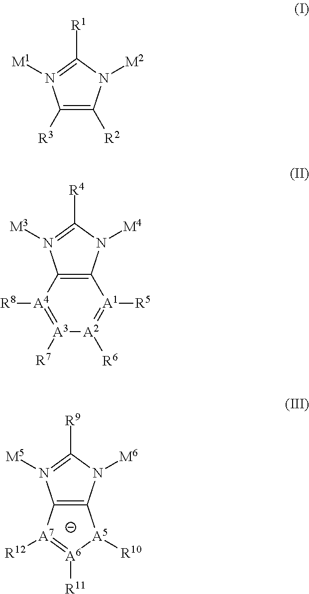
C12=C([A4]([R8])=[A3]([R7])[A2]([R6])=[A1]1[R5])N([M3])=C([R4])N2[M4].C1([R2])=C([R3])N([M1])=C([R1])N1[M2].C12=C(N([M5])=C([R9])N1[M6])[A7]([R12])=[A6]([R11])[A5]2[R10]
